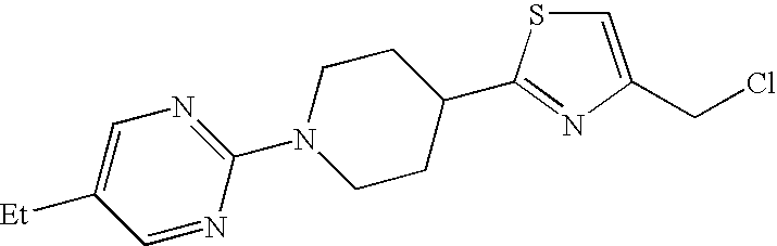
C1=C(CCl)N=C(C2CCN(C3=NC=C([Et])C=N3)CC2)S1
